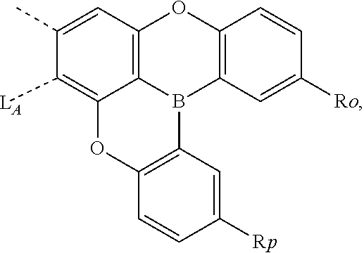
C12=C([LA])C(C)=CC3=C1B(C1=C(C=CC([Ro])=C1)O3)C1=C(C=CC([Rp])=C1)O2
